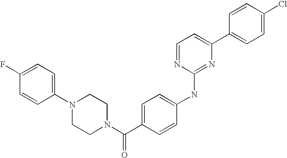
C1=CC(C2=CC=NC(NC3=CC=C(C(N4CCN(C5=CC=C(F)C=C5)CC4)=O)C=C3)=N2)=CC=C1Cl
